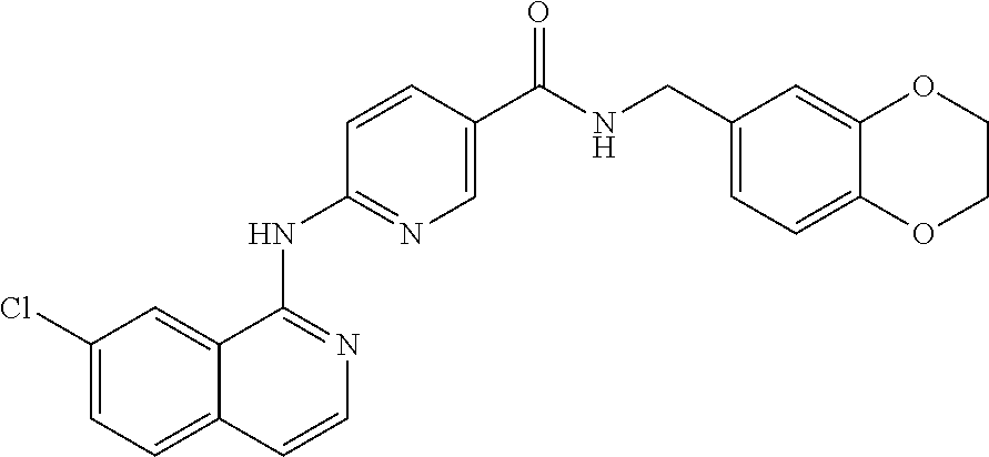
C1(Cl)=CC=C2C(=C1)C(NC1=NC=C(C(NCC3=CC=C4C(=C3)OCCO4)=O)C=C1)=NC=C2
